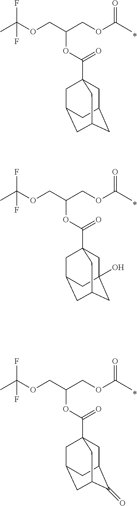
CC(OCC(COC(C)=O)OC(=O)C12CC3CC(CC(C1)C3)C2)(F)F.CC(OCC(COC(C)=O)OC(=O)C12CC3(O)CC(CC(C1)C3)C2)(F)F.CC(OCC(COC(C)=O)OC(=O)C12CC3C(=O)C(CC(C1)C3)C2)(F)F
